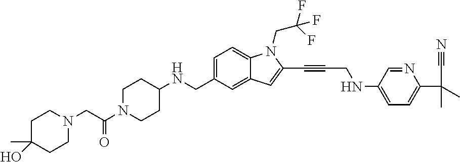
C1=C(CNC2CCN(C(CN3CCC(C)(O)CC3)=O)CC2)C=C2C(=C1)N(CC(F)(F)F)C(C#CCNC1=CC=C(C(C)(C)C#N)N=C1)=C2
